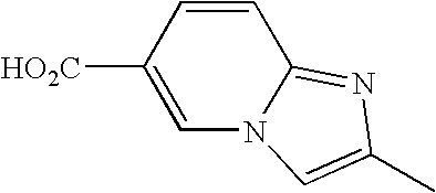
C1=CC([HO2C])=CN2C1=NC(C)=C2
